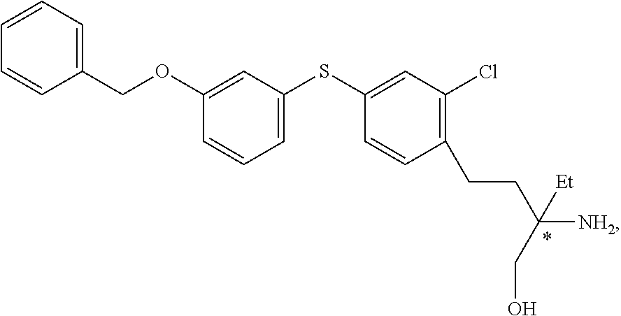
C1=CC=C(COC2=CC(SC3=CC(Cl)=C(CCC([NH2])(CO)[Et])C=C3)=CC=C2)C=C1
